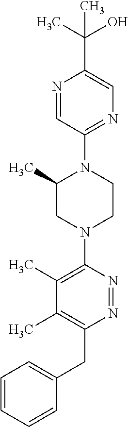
CC(O)(C)C1=CN=C(N2C(C)CN(C3=C(C)C(C)=C(CC4=CC=CC=C4)N=N3)CC2)C=N1
